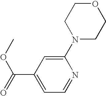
O(C(C1=CC=NC(N2CCOCC2)=C1)=O)C
